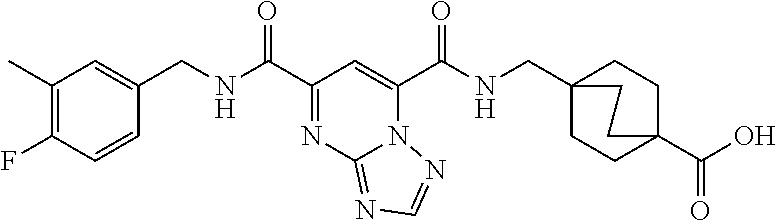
C1(C)=C(F)C=CC(CNC(C2=NC3=NC=NN3C(C(NCC34CCC(C(O)=O)(CC3)CC4)=O)=C2)=O)=C1
